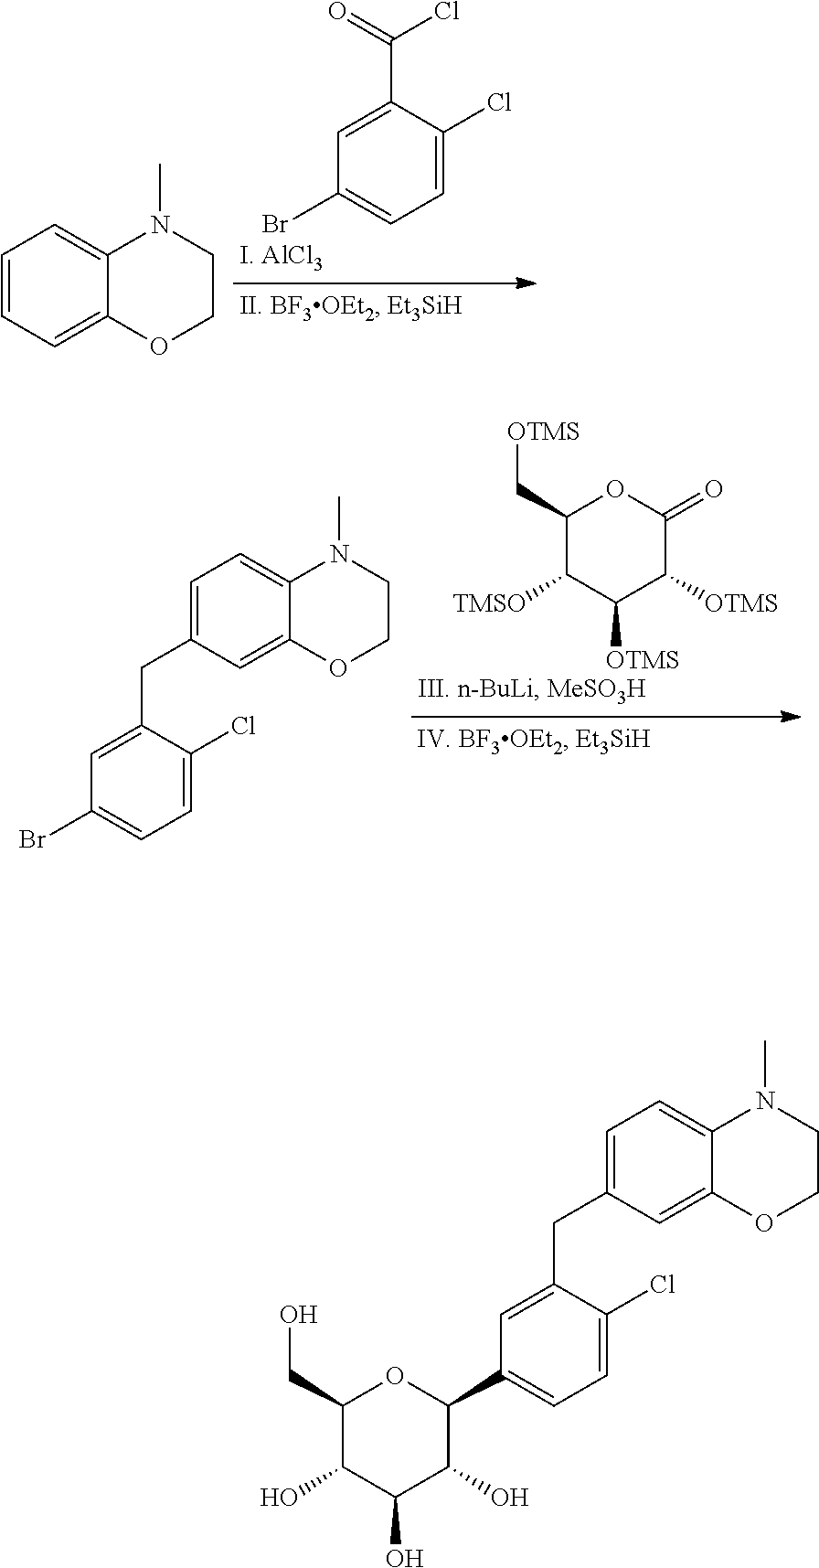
C1=C(C(=O)Cl)C(Cl)=CC=C1Br.C1=CC=C2C(=C1)N(C)CCO2.C1(C[OTMS])C([TMSO])C([OTMS])C([OTMS])C(=O)O1.C1=C(CC2=CC=C3C(=C2)OCCN3C)C(Cl)=CC=C1Br.C1(CO)C(O)C(O)C(O)C(C2=CC=C(Cl)C(CC3=CC=C4C(=C3)OCCN4C)=C2)O1
